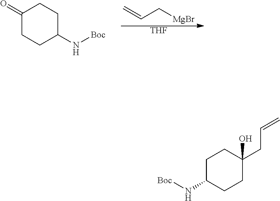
C=CC[MgBr].[THF].C1(=O)CCC(N[Boc])CC1.C1C(N[Boc])CCC(CC=C)(O)C1
